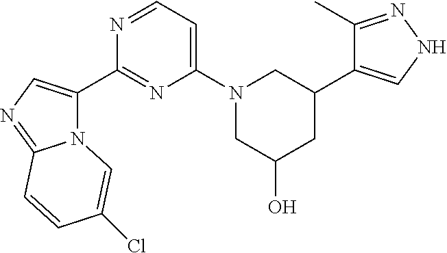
N12C(C3=NC(N4CC(O)CC(C5=CNN=C5C)C4)=CC=N3)=CN=C1C=CC(Cl)=C2
